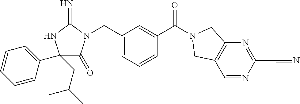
C1(C2=CC=CC=C2)(CC(C)C)C(=O)N(CC2=CC=CC(C(=O)N3CC4=C(C=NC(C#N)=N4)C3)=C2)C(=N)N1
